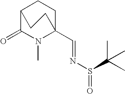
C12C(=O)N(C)C(C=NS(=O)C(C)(C)C)(CC1)CC2
